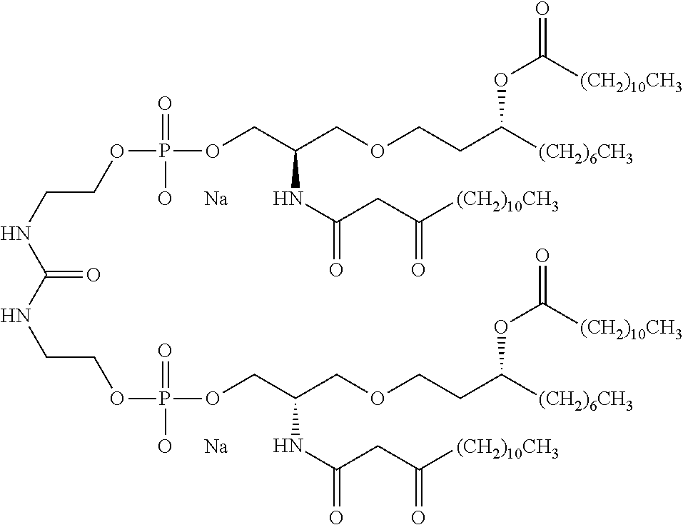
C(NCCOP(OCC(COCCC([(CH2)6CH3])OC(=O)[(CH2)10CH3])NC(=O)CC([(CH2)10CH3])=O)(=O)[O      Na])(=O)NCCOP(OCC(COCCC([(CH2)6CH3])OC(=O)[(CH2)10CH3])NC(=O)CC([(CH2)10CH3])=O)(=O)[O      Na]
